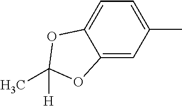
C1(C)=CC=C2C(=C1)OC(C)([H])O2
